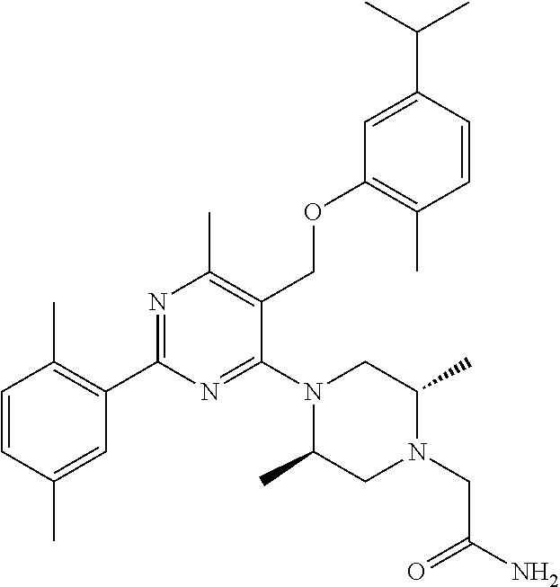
C1=CC(C)=CC(C2=NC(C)=C(COC3=C(C)C=CC(C(C)C)=C3)C(N3C(C)CN(CC(N)=O)C(C)C3)=N2)=C1C
